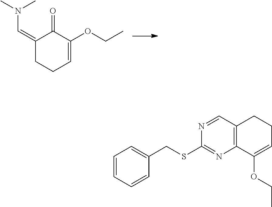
C1(=CN(C)C)CCC=C(OCC)C1=O.N1=CC2=C(N=C1SCC1=CC=CC=C1)C(OCC)=CCC2
